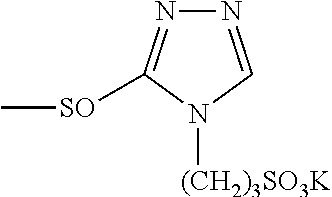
N1=C([SO]C)N([(CH2)3SO3K])C=N1
